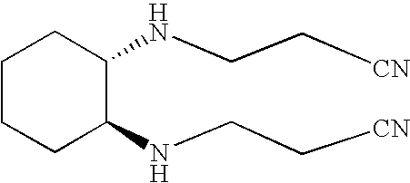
C1(NCC[CN])C(NCC[CN])CCCC1
